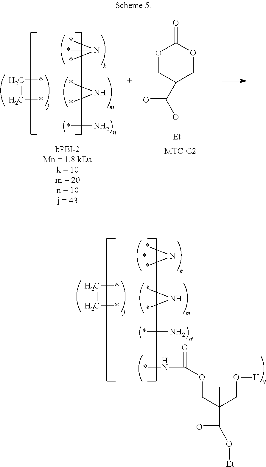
*NC(OCC(C)(CO[H])C(=O)O[Et])=O.C(*)C*.*N(*)*.*N*.N*.*N(*)*.*N*.N*.C(*)C*.O1CC(C)(C(=O)O[Et])COC1=O
